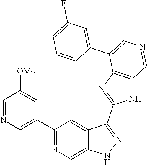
C1(C2=CN=CC([OMe])=C2)=NC=C2C(=C1)C(C1=NC3=C(N1)C=NC=C3C1=CC(F)=CC=C1)=NN2
